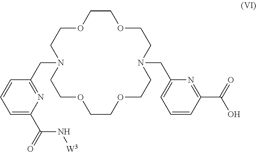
C1COCCN(CC2=NC(C(N[W3])=O)=CC=C2)CCOCCOCCN(CC2=CC=CC(C(O)=O)=N2)CCO1
